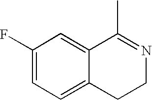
C1(F)=CC=C2C(=C1)C(C)=NCC2
